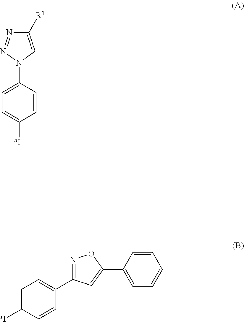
C1([R1])=CN(C2=CC=C([xI])C=C2)N=N1.N1=C(C2=CC=C([xI])C=C2)C=C(C2=CC=CC=C2)O1
